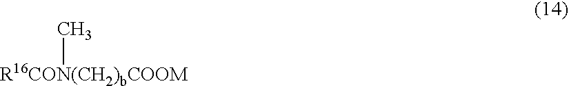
C[R16CON(CH2)bCOOM]
